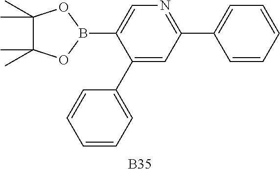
C1(C2=CC=CC=C2)=CC(C2=CC=CC=C2)=NC=C1B1OC(C)(C)C(C)(C)O1.[B35]
